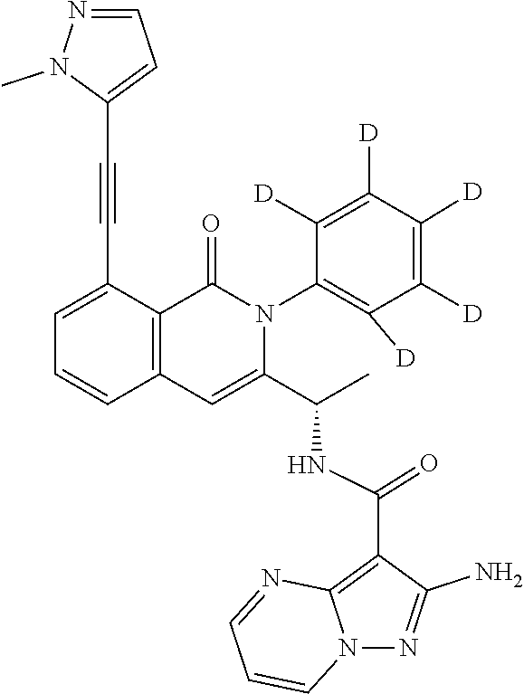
C1=C(C#CC2=CC=NN2C)C2=C(C=C1)C=C(C(C)NC(C1=C3N(N=C1N)C=CC=N3)=O)N(C1=C([D])C([D])=C([D])C([D])=C1[D])C2=O
